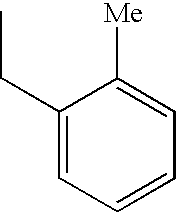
C1(CC)=CC=CC=C1[Me]
